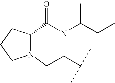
N1(CCC(C)C)C(C(NC(C)CC)=O)CCC1
